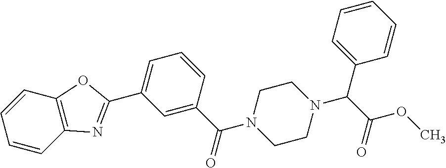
C1=C(C(=O)N2CCN(C(C(OC)=O)C3=CC=CC=C3)CC2)C=CC=C1C1=NC2=C(O1)C=CC=C2
